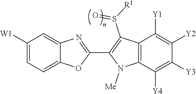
C12=CC=C([W1])C=C1N=C(C1=C(S([R1])=O)C3=C(N1[Me])C([Y4])=C([Y3])C([Y2])=C3[Y1])O2
